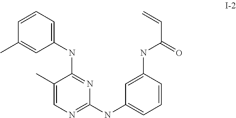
C1(NC2=NC(NC3=CC=CC(NC(=O)C=C)=C3)=NC=C2C)=CC=CC(C)=C1
